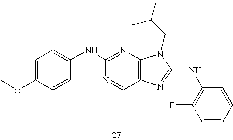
C1=C(OC)C=CC(NC2=NC3=C(C=N2)N=C(NC2=C(F)C=CC=C2)N3CC(C)C)=C1
